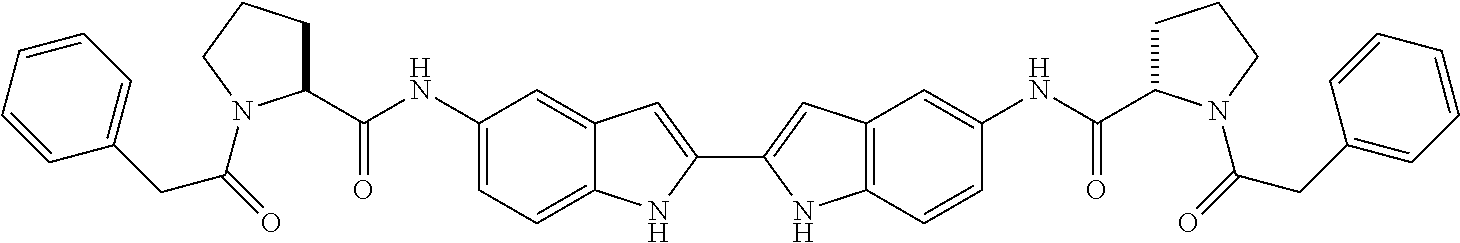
C1(NC(C2CCCN2C(=O)CC2=CC=CC=C2)=O)=CC=C2C(=C1)C=C(C1=CC3=C(N1)C=CC(NC(=O)C1CCCN1C(=O)CC1=CC=CC=C1)=C3)N2
